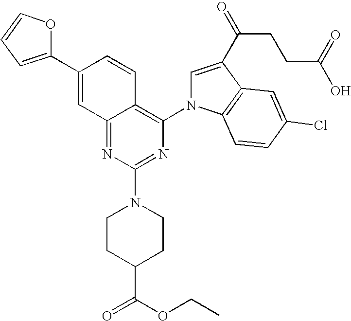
N1=C2C(=C(N3C=C(C(=O)CCC(=O)O)C4=C3C=CC(Cl)=C4)N=C1N1CCC(C(OCC)=O)CC1)C=CC(C1=CC=CO1)=C2
